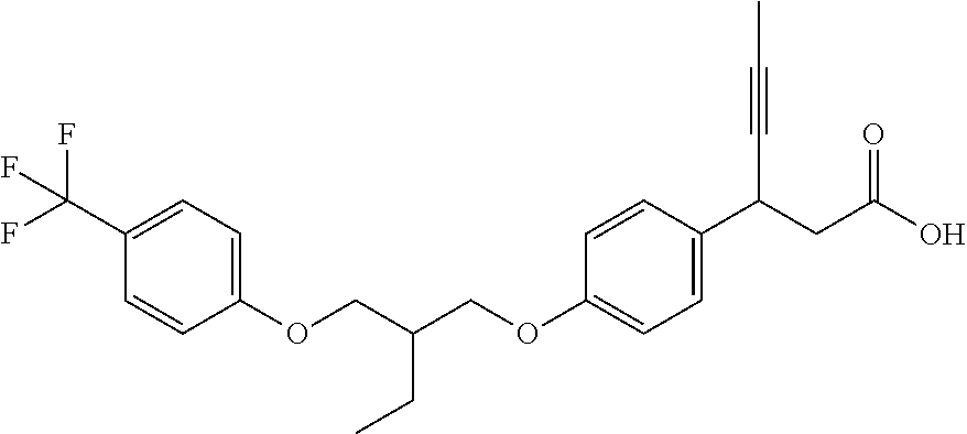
C1(OCC(COC2=CC=C(C(CC(O)=O)C#CC)C=C2)CC)=CC=C(C(F)(F)F)C=C1
